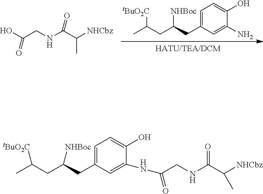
OC(CNC(C([NHCbz])C)=O)=O.C1=C(CC(CC(C)[tBuO2C])[NHBoc])C=C(N)C(O)=C1.C1=C(CC(CC(C)[tBuO2C])[NHBoc])C=C(NC(CNC(C([NHCbz])C)=O)=O)C(O)=C1
